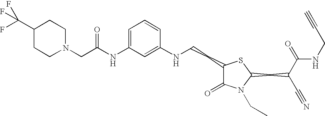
C1=C(NC(=O)CN2CCC(C(F)(F)F)CC2)C=C(NCCC2C(=O)N(CC)C(CC(C#N)C(=O)NCC#C)S2)C=C1
